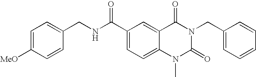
C1=C([MeO])C=CC(CNC(C2=CC=C3C(=C2)C(=O)N(CC2=CC=CC=C2)C(=O)N3C)=O)=C1
